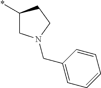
C1(*)CN(CC2=CC=CC=C2)CC1
